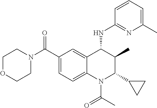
C1(C(N2CCOCC2)=O)=CC=C2C(=C1)C(NC1=NC(C)=CC=C1)C(C)C(C1CC1)N2C(C)=O
